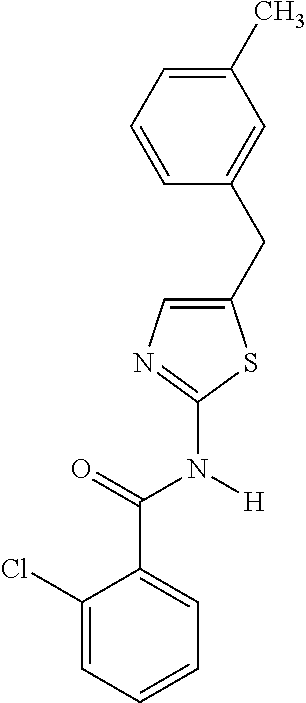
C1(Cl)=CC=CC=C1C(=O)N([H])C1=NC=C(CC2=CC(C)=CC=C2)S1
